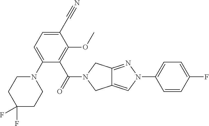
C12=CN(C3=CC=C(F)C=C3)N=C1CN(C(=O)C1=C(OC)C(C#N)=CC=C1N1CCC(F)(F)CC1)C2
